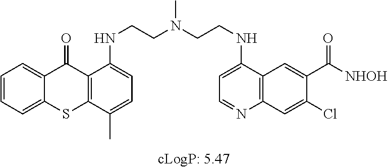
C1=CC=C2C(=C1)C(=O)C1=C(S2)C(C)=CC=C1NCCN(CCNC1=CC=NC2=C1C=C(C([NHOH])=O)C(Cl)=C2)C
